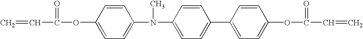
C=CC(=O)OC1=CC=C(N(C)C2=CC=C(C3=CC=C(OC(=O)C=C)C=C3)C=C2)C=C1
